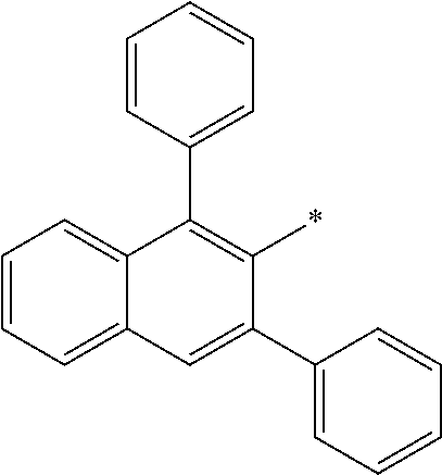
C1=CC=C2C(=C1)C(C1=CC=CC=C1)=C(*)C(C1=CC=CC=C1)=C2
